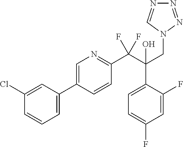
C1(Cl)=CC(C2=CN=C(C(C(O)(C3=CC=C(F)C=C3F)CN3C=NN=N3)(F)F)C=C2)=CC=C1
